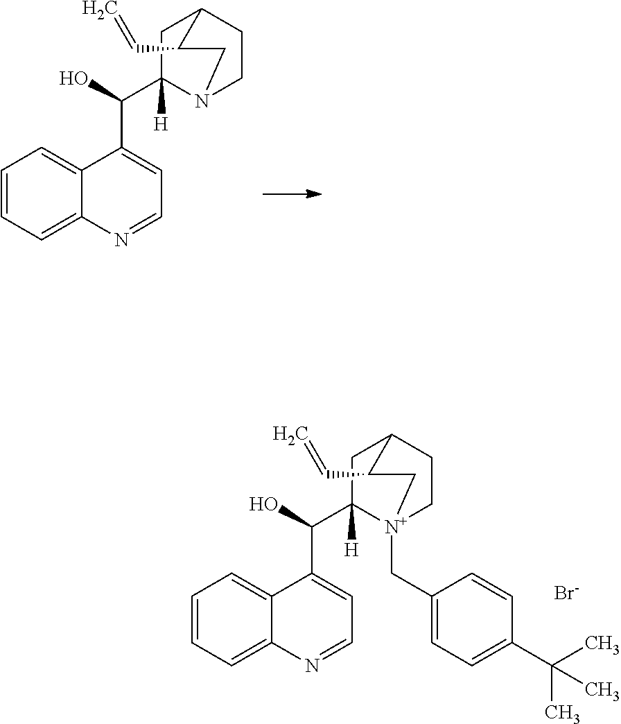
C1=CC=C2C(=C1)C(C(C1([H])N3CCC(C1)C(C=C)C3)O)=CC=N2.C1=CC=C2C(=C1)C(C(C1([H])[N+]3(CC4=CC=C(C(C)(C)C)C=C4)CCC(C1)C(C=C)C3)O)=CC=N2.[Br-]
